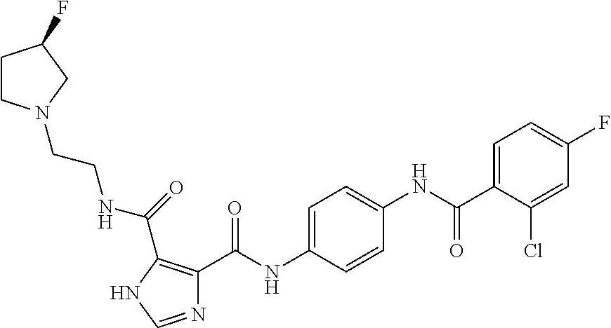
N1=CNC(C(=O)NCCN2CCC(F)C2)=C1C(NC1=CC=C(NC(C2=CC=C(F)C=C2Cl)=O)C=C1)=O
